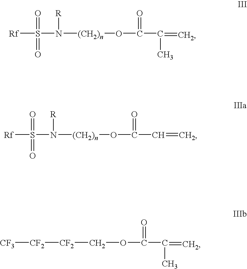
[Rf]S(=O)(=O)N([(CH2)n]OC(C(=C)C)=O)[R].[Rf]S(=O)(=O)N([(CH2)n]OC(C=C)=O)[R].O(C(C(=C)C)=O)C[CF2][CF2][CF3]
